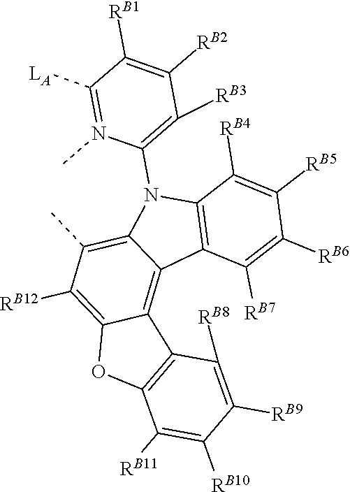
CC1=C2C(=C3C(=C1[RB12])OC1=C3C([RB8])=C([RB9])C([RB10])=C1[RB11])C1=C(C([RB4])=C([RB5])C([RB6])=C1[RB7])N2C1=C([RB3])C([RB2])=C([RB1])C([LA])=N1C
